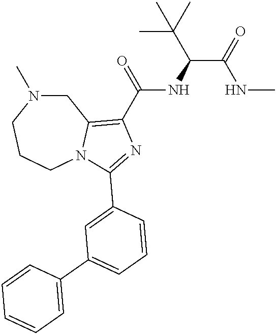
C1N(C)CCCN2C1=C(C(=O)NC(C(NC)=O)C(C)(C)C)N=C2C1=CC(C2=CC=CC=C2)=CC=C1
